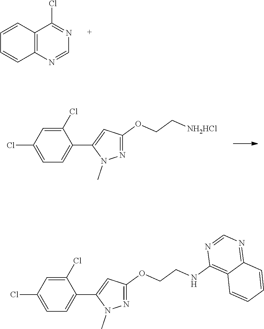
C12=C(N=CN=C1Cl)C=CC=C2.C1(Cl)=CC=C(C2=CC(OCC[NH2HCl])=NN2C)C(Cl)=C1.C1(Cl)=CC=C(C2=CC(OCCNC3=C4C(=NC=N3)C=CC=C4)=NN2C)C(Cl)=C1
